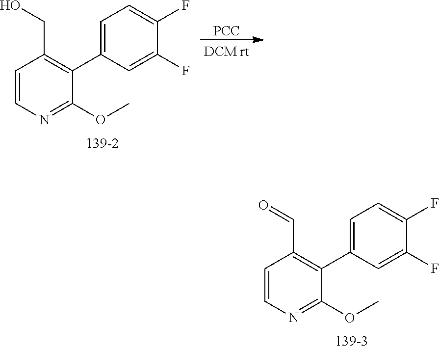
C1=CN=C(OC)C(C2=CC=C(F)C(F)=C2)=C1C=O.C1=CN=C(OC)C(C2=CC=C(F)C(F)=C2)=C1CO.[PCC]
